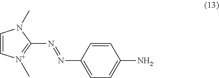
C1=C[N+](C)=C(N=NC2=CC=C([NH2])C=C2)N1C
